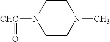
N1([CHC]=O)CCN(C)CC1
